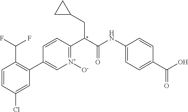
C1=CC(Cl)=CC(C2=C[N+]([O-])=C(C(C(NC3=CC=C(C(O)=O)C=C3)=O)CC3CC3)C=C2)=C1C(F)F
